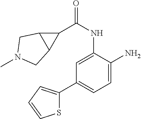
C1=C(NC(C2C3C2CN(C)C3)=O)C(N)=CC=C1C1=CC=CS1
